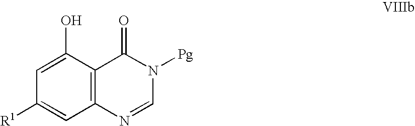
C12=C(C(O)=CC([R1])=C1)C(=O)N([Pg])C=N2
